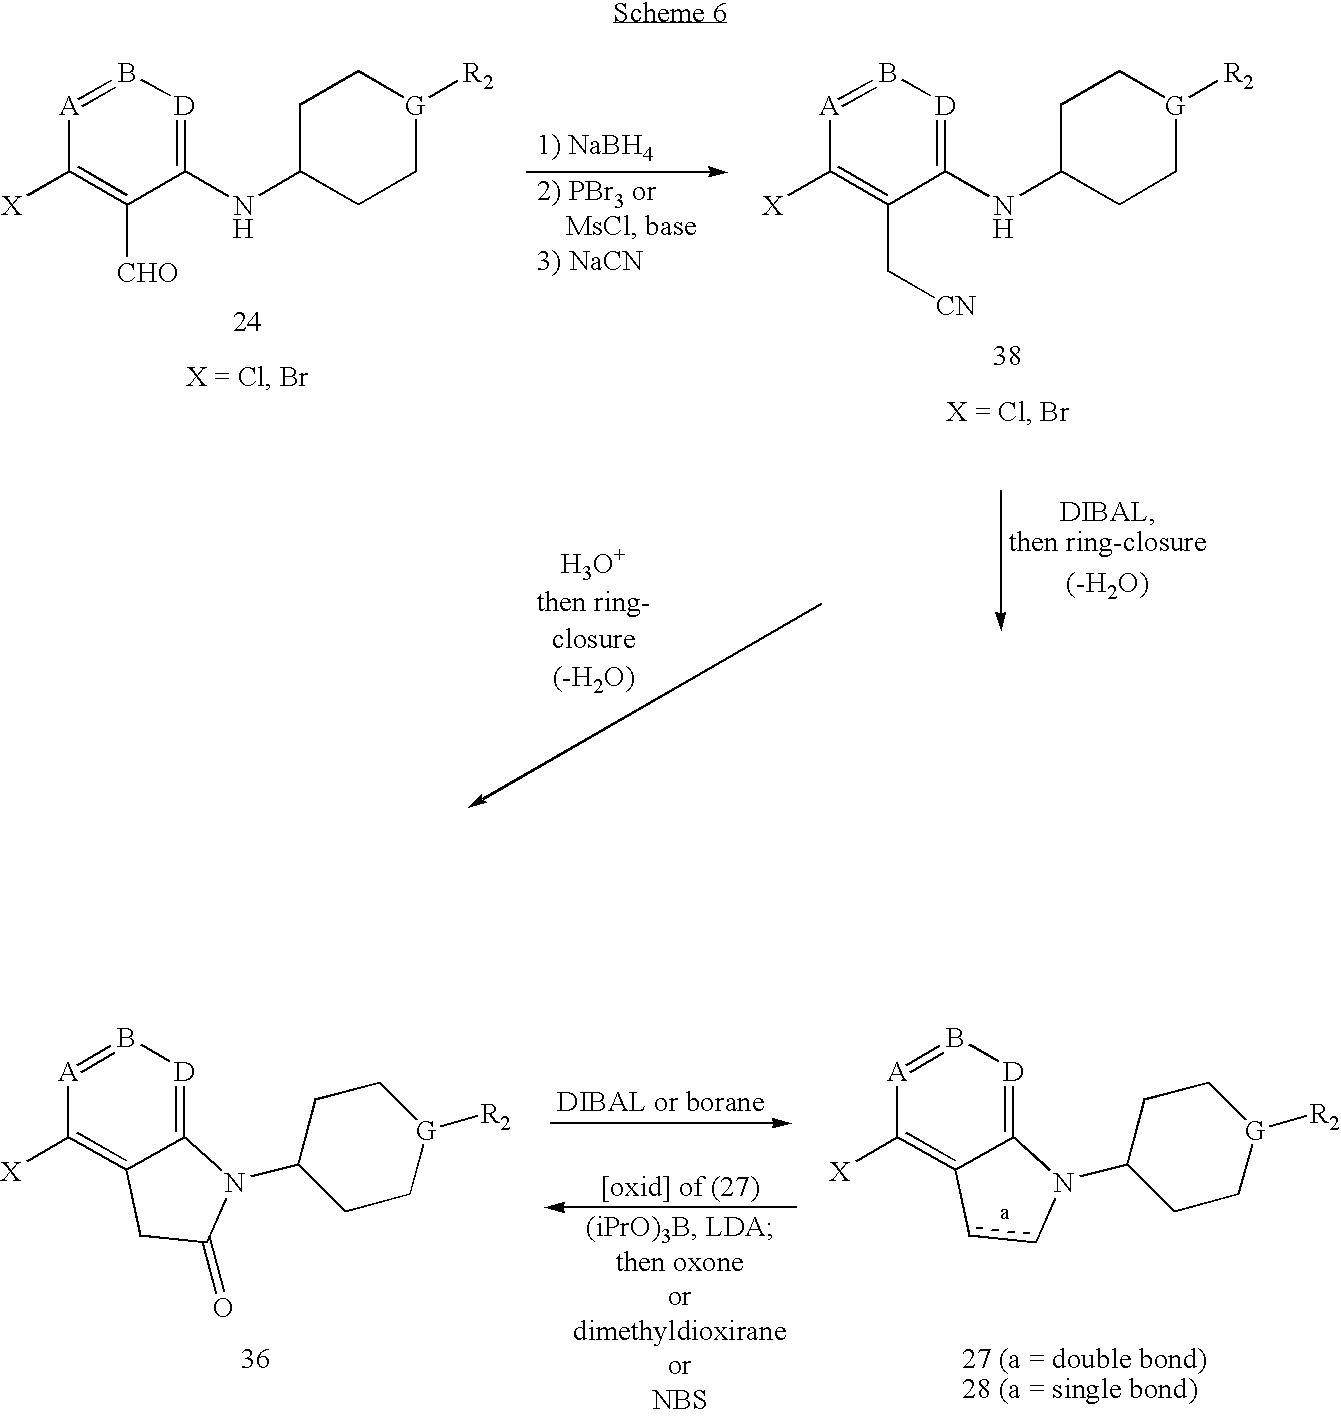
C12=[D]B=[A]C([X])=C1CC(=O)N2C1CC[G]([R2])CC1.C12=[D]B=[A]C([X])=C1ccN2C1CC[G]([R2])CC1.C1(NC2CC[G]([R2])CC2)=[D]B=[A]C([X])=C1[CHO].C1(NC2CC[G]([R2])CC2)=[D]B=[A]C([X])=C1C[CN].[(-H2O)]
